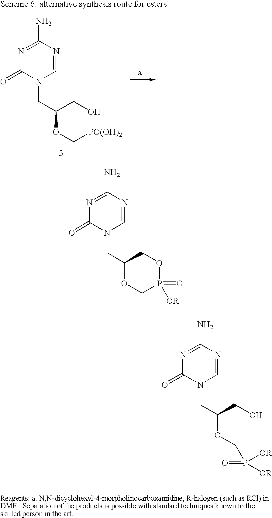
N1=C(N)N=CN(CC2OCP([OR])(=O)OC2)C1=O.N1=C(N)N=CN(CC(OC[PO(OH)2])CO)C1=O.N1=C(N)N=CN(CC(OCP([OR])([OR])=O)CO)C1=O
